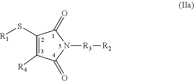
C1(S[R1])=C([R4])C(=O)N([R3][R2])C1=O
